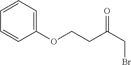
C1(OCCC(CBr)=O)=CC=CC=C1
